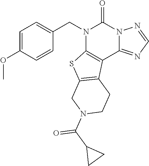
N1(CC2=CC=C(OC)C=C2)C2=C(C3=NC=NN3C1=O)C1=C(S2)CN(C(C2CC2)=O)CC1
